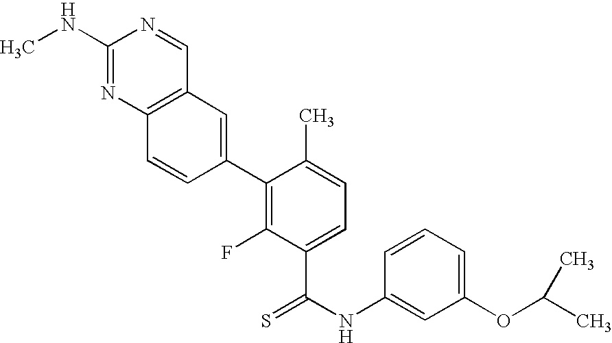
C1(NC)=NC2=C(C=N1)C=C(C1=C(F)C(C(NC3=CC(OC(C)C)=CC=C3)=S)=CC=C1C)C=C2
